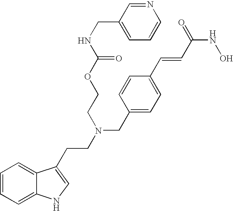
C1=CC=C2C(=C1)C(CCN(CC1=CC=C(C=CC(NO)=O)C=C1)CCOC(NCC1=CC=CN=C1)=O)=CN2
